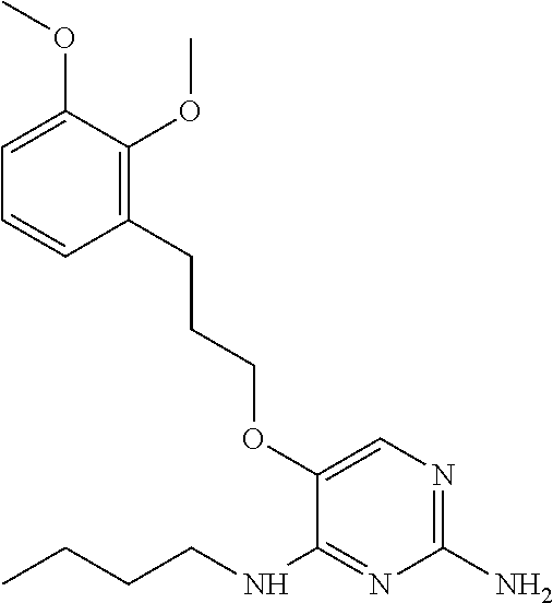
C1(OCCCC2=C(OC)C(OC)=CC=C2)=CN=C(N)N=C1NCCCC
